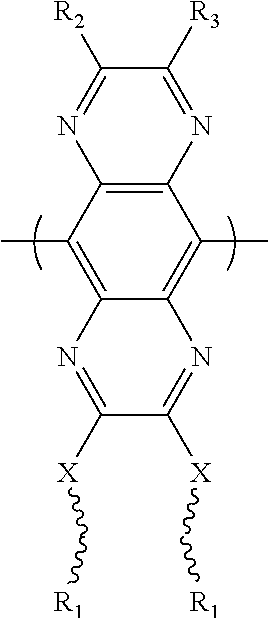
C12=C(C(C)=C3C(=C1C)N=C([X]C[R1])C([X]C[R1])=N3)N=C([R3])C([R2])=N2
